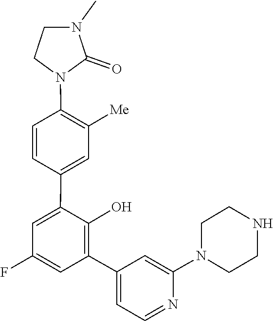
N1(C2=CC(C3=C(O)C(C4=CC([Me])=C(N5CCN(C)C5=O)C=C4)=CC(F)=C3)=CC=N2)CCNCC1
